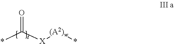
*C([X][(A2)w]*)=O
